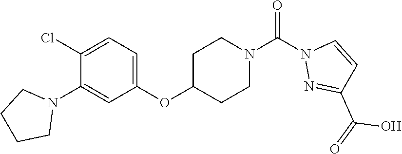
C1(Cl)=CC=C(OC2CCN(C(N3N=C(C(=O)O)C=C3)=O)CC2)C=C1N1CCCC1
